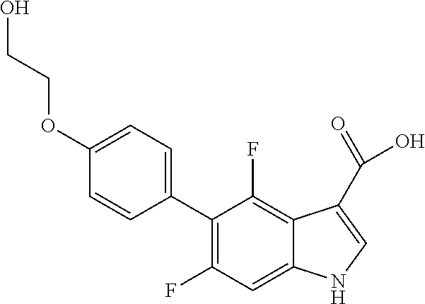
C1(C2=CC=C(OCCO)C=C2)=C(F)C=C2C(=C1F)C(C(=O)O)=CN2
